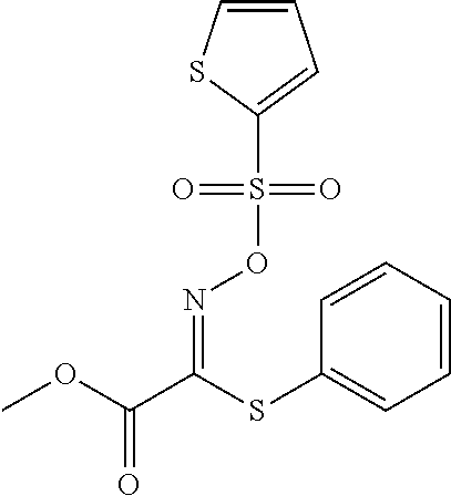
O(S(C1=CC=CS1)(=O)=O)N=C(C(OC)=O)SC1=CC=CC=C1
